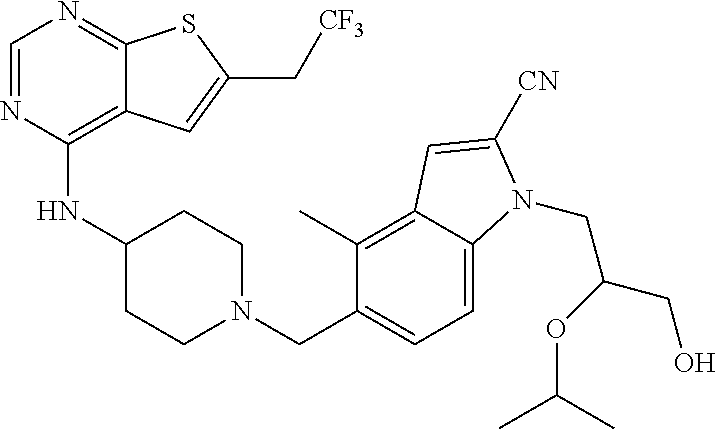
C1=NC(NC2CCN(CC3=CC=C4C(=C3C)C=C([CN])N4CC(OC(C)C)CO)CC2)=C2C(=N1)SC(C[CF3])=C2
